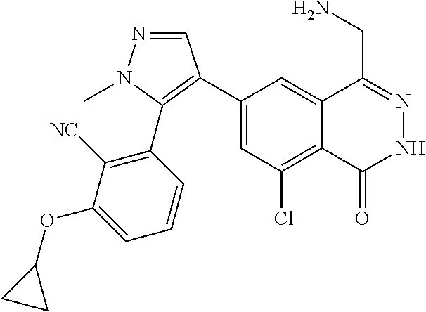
C1(C2=C(C3=C([NC])C(OC4CC4)=CC=C3)N(C)N=C2)=CC(Cl)=C2C(=C1)C(CN)=NNC2=O
